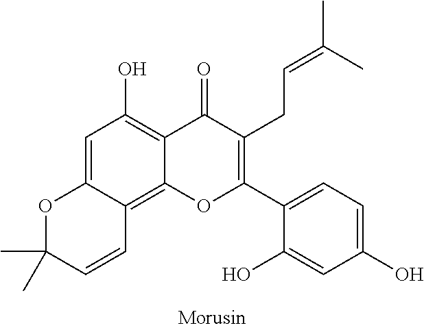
C12=C(O)C=C3C(=C1OC(C1=CC=C(O)C=C1O)=C(CC=C(C)C)C2=O)C=CC(C)(C)O3
